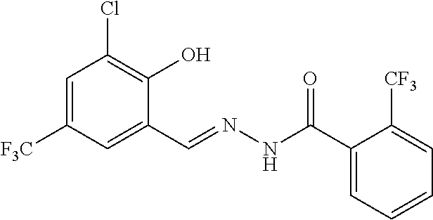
C1=C([F3C])C=C(C=NNC(C2=CC=CC=C2[CF3])=O)C(O)=C1Cl
